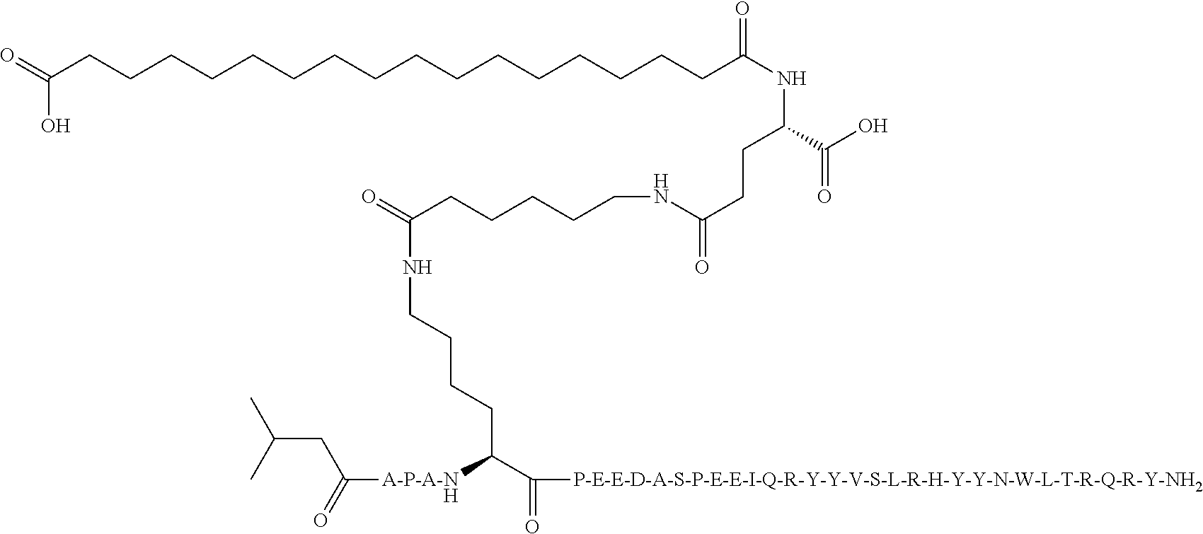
O=C(CCCCCCCCCCCCCCCCC(NC(C(O)=O)CCC(=O)NCCCCCC(=O)NCCCCC(C(=O)[P-E-E-D-A-S-P-E-E-I-Q-R-Y-Y-V-S-L-R-H-Y-Y-N-W-L-T-R-Q-R-Y-NH2])[A-P-A-NH]C(=O)CC(C)C)=O)O
